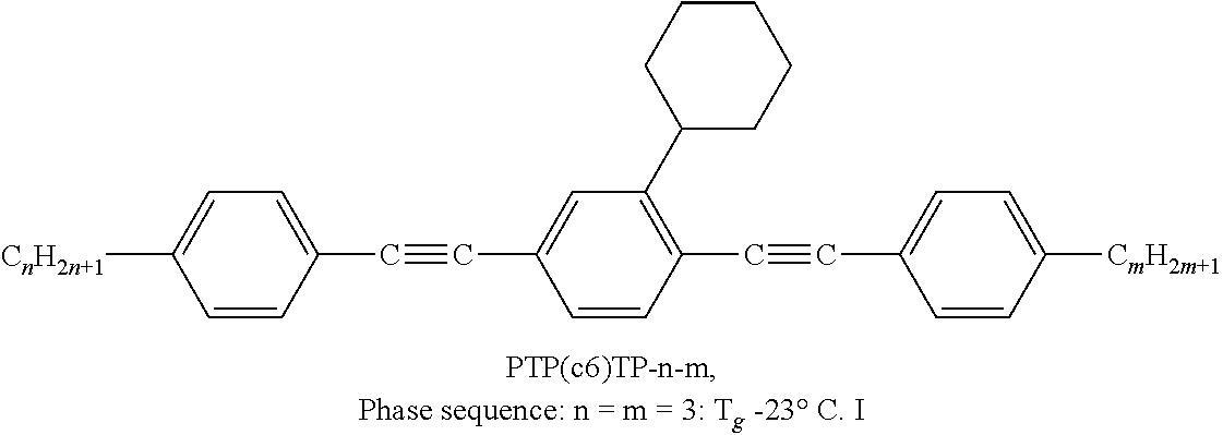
[CnH2n+1]C1=CC=C(C#CC2=CC(C3CCCCC3)=C(C#CC3=CC=C([CmH2m+1])C=C3)C=C2)C=C1
